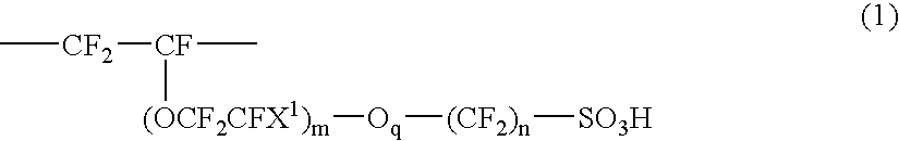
C[CF2][CF](C)[(OCF2CFX1)m][Oq][(CF2)n][SO3H]
